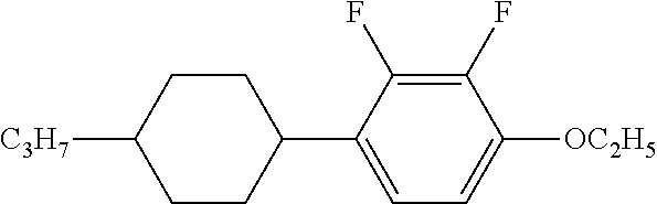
C1=C([OC2H5])C(F)=C(F)C(C2CCC([C3H7])CC2)=C1
